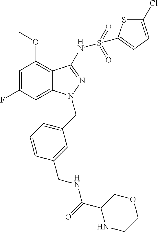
C1(OC)=C2C(=CC(F)=C1)N(CC1=CC=CC(CNC(=O)C3COCCN3)=C1)N=C2NS(C1=CC=C(Cl)S1)(=O)=O
